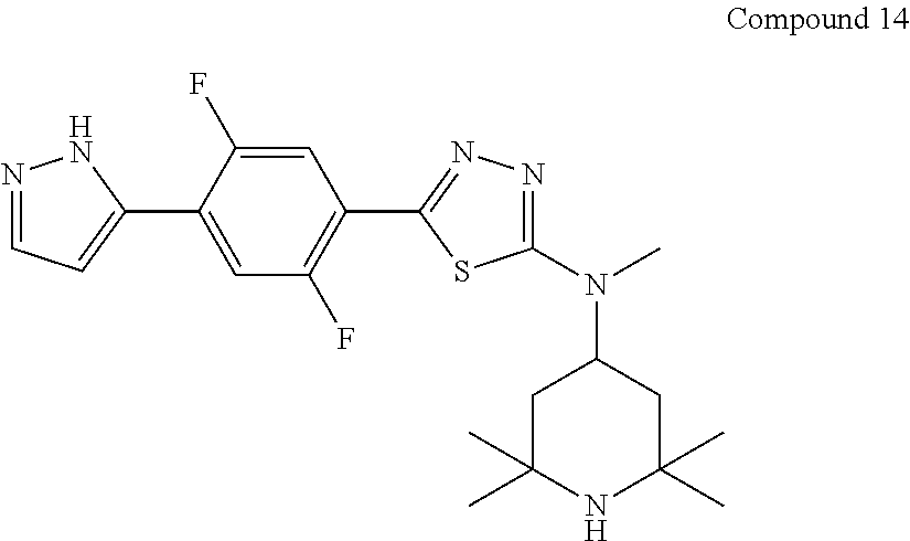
C1=C(F)C(C2=CC=NN2)=CC(F)=C1C1=NN=C(N(C2CC(C)(C)NC(C)(C)C2)C)S1
